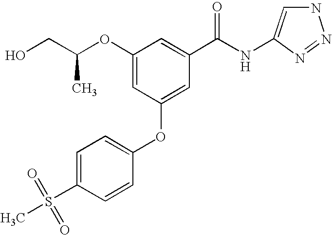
OCC(OC1=CC(OC2=CC=C(S(=O)(=O)C)C=C2)=CC(C(NC2=CNN=N2)=O)=C1)C
